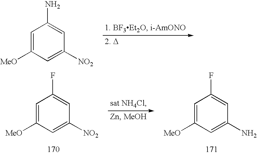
C1=C([MeO])C=C([NO2])C=C1N.C1=C([MeO])C=C([NO2])C=C1F.C1=C([MeO])C=C(N)C=C1F
